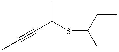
CC(C#CC)SC(C)CC
